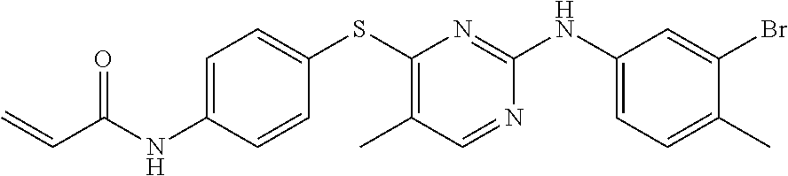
C1=C(NC(C=C)=O)C=CC(SC2=C(C)C=NC(NC3=CC=C(C)C(Br)=C3)=N2)=C1
